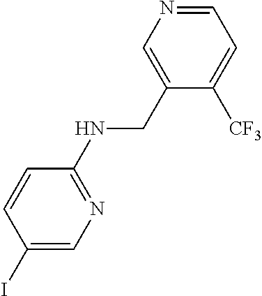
C1(NCC2=CN=CC=C2[CF3])=NC=C(I)C=C1
